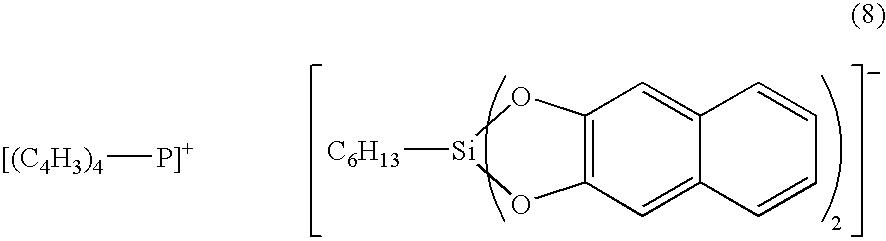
[C6H13][Si]1OC2=C(C=C3C(=C2)C=CC=C3)O1.[P]+][[(C4H3)4]
